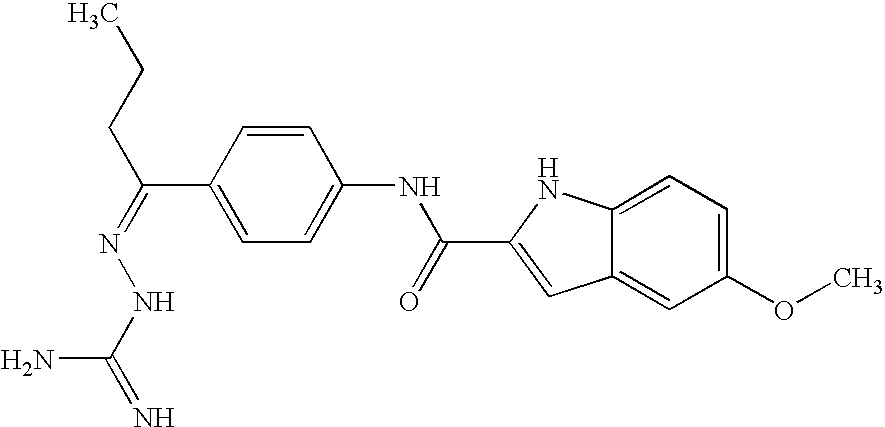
C1=CC(C(CCC)=NNC(=N)N)=CC=C1NC(C1=CC2=CC(OC)=CC=C2N1)=O
